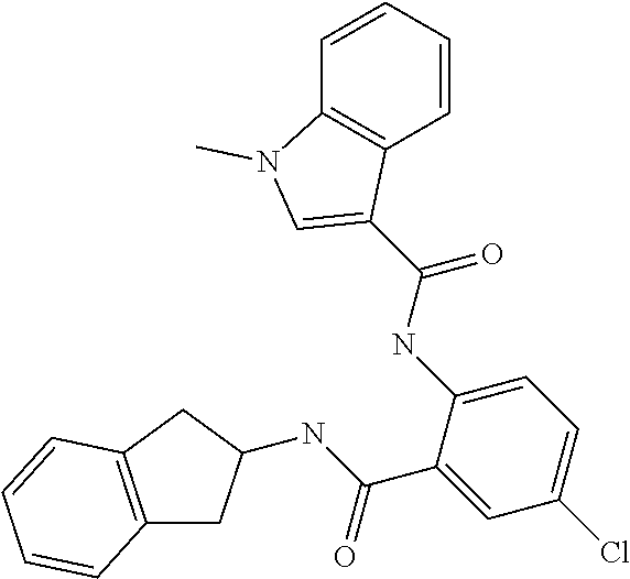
C1=CC2=C(C=C1)C(C(NC1=CC=C(Cl)C=C1C(NC1CC3=C(C1)C=CC=C3)=O)=O)=CN2C
